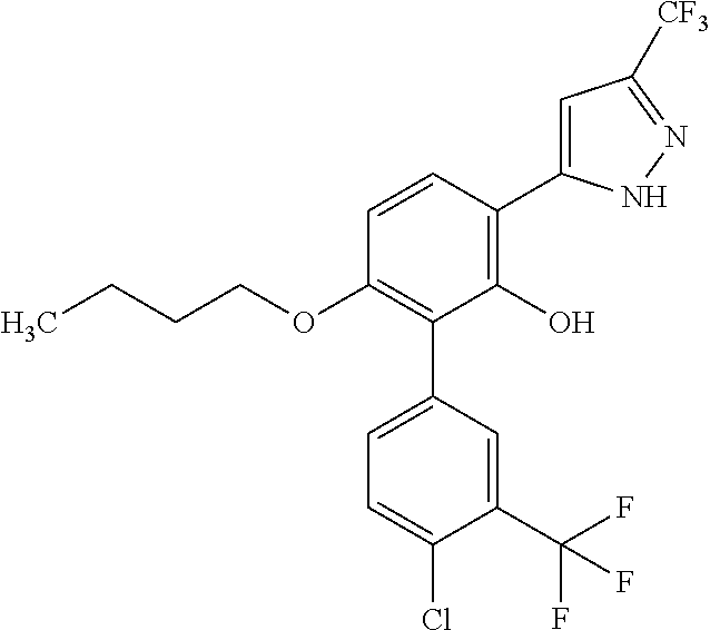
C1(OCCCC)=C(C2=CC=C(Cl)C(C(F)(F)F)=C2)C(O)=C(C2=CC([CF3])=NN2)C=C1
